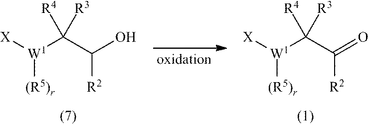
C([W1]([X])[(R5)r])([R4])([R3])C([R2])O.C([W1]([X])[(R5)r])([R4])([R3])C([R2])=O
